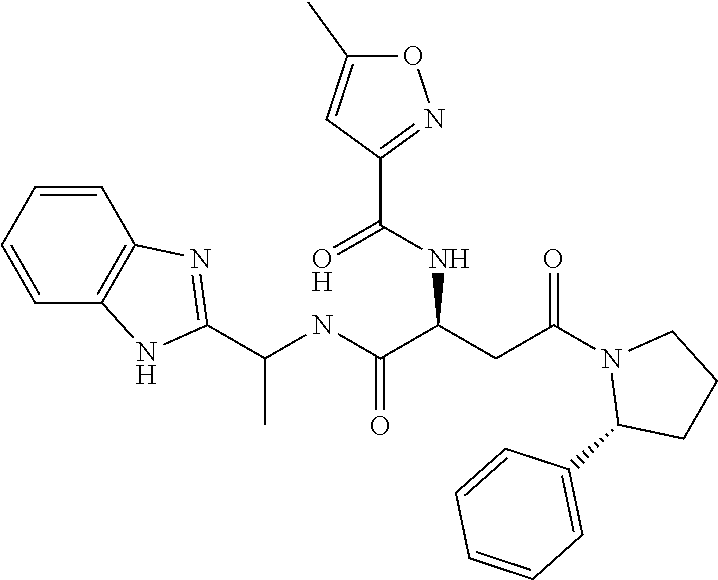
C1=CC2=C(C=C1)NC(C(NC(=O)C(NC(C1=NOC(C)=C1)=O)CC(N1C(C3=CC=CC=C3)CCC1)=O)C)=N2
